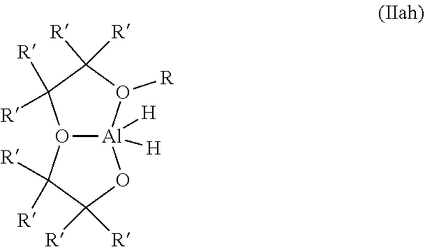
O12[Al]([H])([H])(O([R])C([R])([R])C1([R])[R])OC([R])([R])C2([R])[R]
